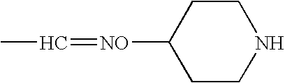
C1([NO]=CC)CCNCC1
